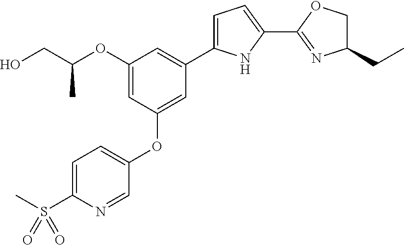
C1(OC(CO)C)=CC(OC2=CC=C(S(=O)(C)=O)N=C2)=CC(C2=CC=C(C3=NC(CC)CO3)N2)=C1
